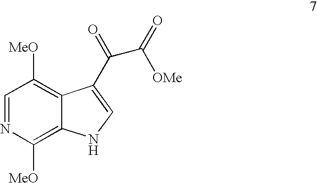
C1=NC([MeO])=C2C(=C1[MeO])C(C(=O)C([OMe])=O)=CN2
